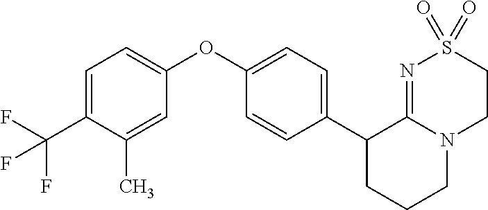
C1(OC2=CC=C(C(F)(F)F)C(C)=C2)=CC=C(C2CCCN3C2=NS(=O)(=O)CC3)C=C1
